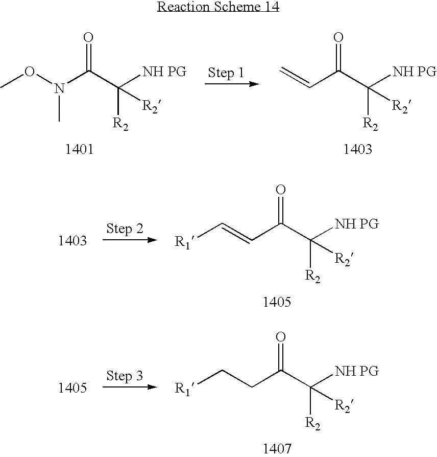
CON(C(C([NH PG])([R2])[R2])=O)C.C=CC(C([NH PG])([R2])[R2])=O.C(=CC(C([NH PG])([R2])[R2])=O)[R1].C(CC(C([NH PG])([R2])[R2])=O)[R1]
